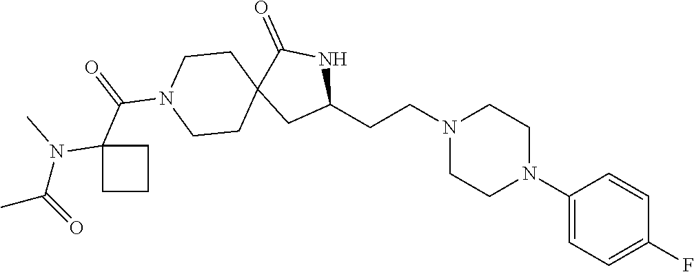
C1(N2CCN(CCC3NC(=O)C4(C3)CCN(C(=O)C3(N(C(C)=O)C)CCC3)CC4)CC2)=CC=C(F)C=C1
